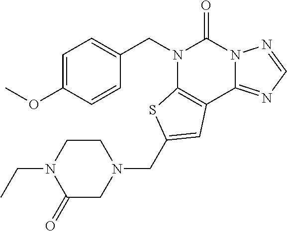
C1=C(OC)C=CC(CN2C3=C(C4=NC=NN4C2=O)C=C(CN2CCN(CC)C(=O)C2)S3)=C1
